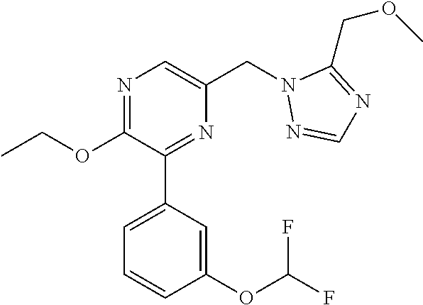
C1(OCC)=NC=C(CN2N=CN=C2COC)N=C1C1=CC=CC(OC(F)F)=C1
